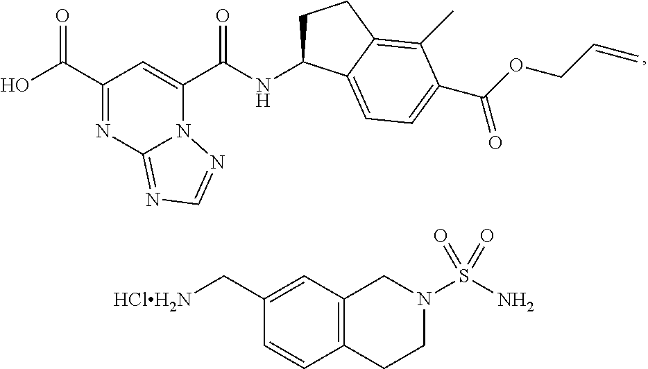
C1(C(=O)O)=NC2=NC=NN2C(C(=O)NC2CCC3=C(C)C(C(=O)OCC=C)=CC=C23)=C1.C1(C[HClH2N])=CC2=C(C=C1)CCN(S(N)(=O)=O)C2
